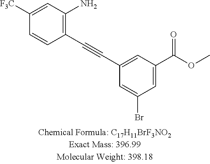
C1(C#CC2=CC(C(OC)=O)=CC(Br)=C2)=C(N)C=C([F3C])C=C1
